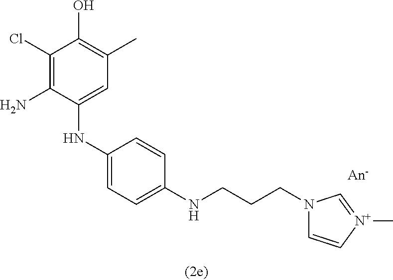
C1(Cl)=C(N)C(NC2=CC=C(NCCCN3C=C[N+](C)=C3)C=C2)=CC(C)=C1O
